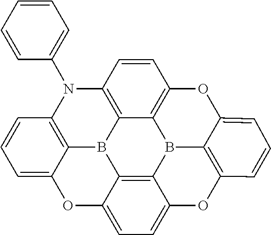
C1=CC=C(N2C3=C4C5=C(OC6=CC=CC7=C6B5C5=C6B4C4=C2C=CC=C4OC6=CC=C5O7)C=C3)C=C1
